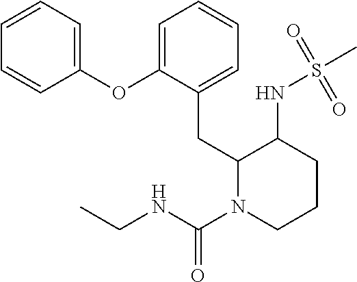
C1=C(OC2=CC=CC=C2)C(CC2N(C(NCC)=O)CCCC2NS(C)(=O)=O)=CC=C1
